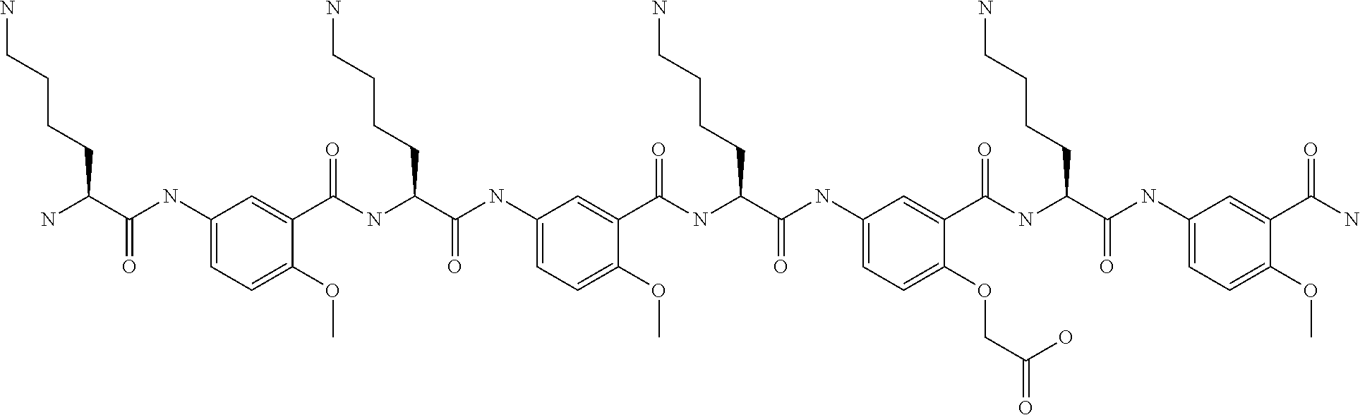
C1(NC(C(N)CCCCN)=O)=CC=C(OC)C(C(NC(C(NC2=CC=C(OC)C(C(NC(C(NC3=CC=C(OCC(=O)O)C(C(NC(C(NC4=CC=C(OC)C(C(N)=O)=C4)=O)CCCCN)=O)=C3)=O)CCCCN)=O)=C2)=O)CCCCN)=O)=C1
